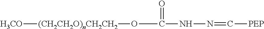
[(CH2CH2O)nCH2CH2]([H3CO])OC(NN=C[PEP])=O
